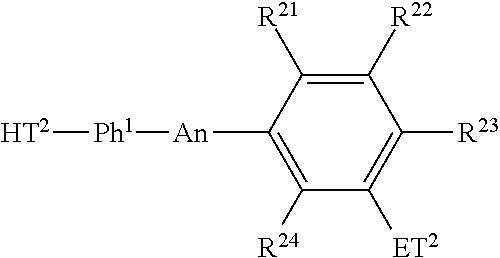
[HT2][Ph1][An]C1=C([R24])C([ET2])=C([R23])C([R22])=C1[R21]
